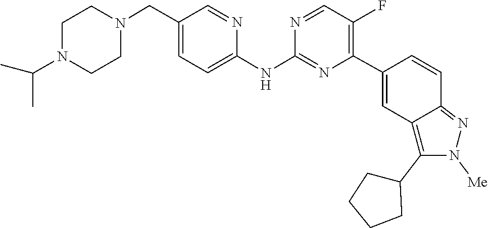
C1CN(C(C)C)CCN1CC1=CC=C(NC2=NC(C3=CC4=C(C5CCCC5)N([Me])N=C4C=C3)=C(F)C=N2)N=C1
